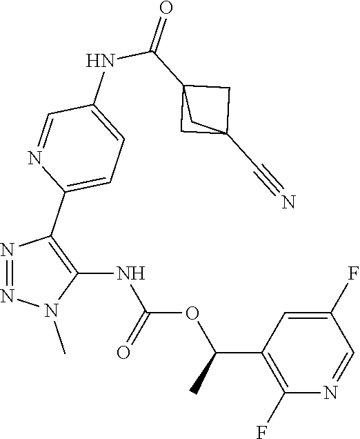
N1=NC(C2=CC=C(NC(C34CC(C#N)(C3)C4)=O)C=N2)=C(NC(OC(C2=C(F)N=CC(F)=C2)C)=O)N1C
